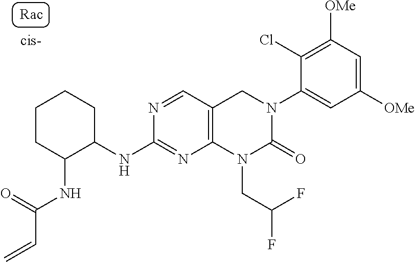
C1(NC(=O)C=C)C(NC2=NC3=C(C=N2)CN(C2=CC([OMe])=CC([OMe])=C2Cl)C(=O)N3CC(F)F)CCCC1
